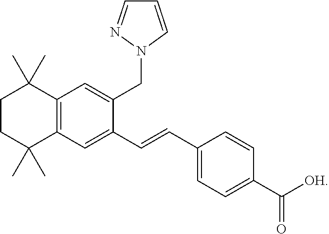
C12=C(C=C(C=CC3=CC=C(C([OH])=O)C=C3)C(CN3N=CC=C3)=C1)C(C)(C)CCC2(C)C
